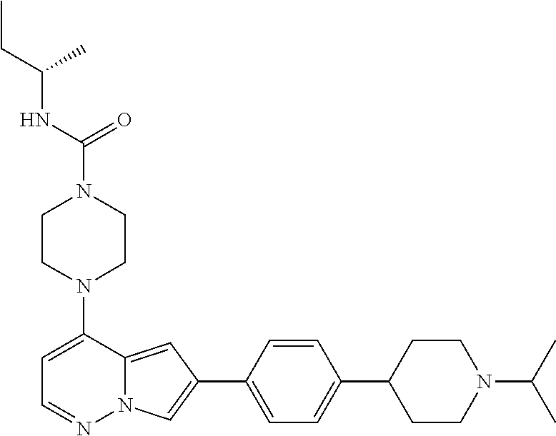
N1(C2=CC=NN3C2=CC(C2=CC=C(C4CCN(C(C)C)CC4)C=C2)=C3)CCN(C(=O)NC(CC)C)CC1
